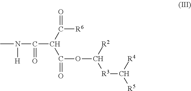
CN(C(=O)C(C([R6])=O)C(OC([R2])[R3]C([R4])[R5])=O)[H]
